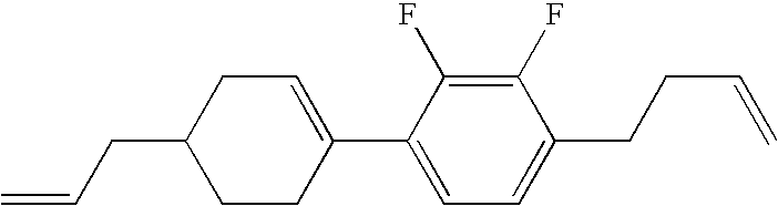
C1(F)=C(F)C(C2=CCC(CC=C)CC2)=CC=C1CCC=C
